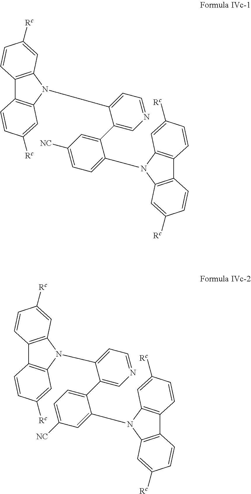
C12=C(N(C3=CC=NC=C3C3=CC([NC])=CC=C3N3C4=C(C5=C3C=C([Rc])C=C5)C=CC([Rc])=C4)C3=C1C=CC([Rc])=C3)C=C([Rc])C=C2.C12=C(N(C3=CC=NC=C3C3=CC=C([NC])C=C3N3C4=C(C5=C3C=C([Rc])C=C5)C=CC([Rc])=C4)C3=C1C=CC([Rc])=C3)C=C([Rc])C=C2
